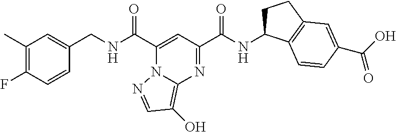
C1(C)=C(F)C=CC(CNC(C2=CC(C(NC3CCC4=C3C=CC(C(=O)O)=C4)=O)=NC3=C(O)C=NN23)=O)=C1
